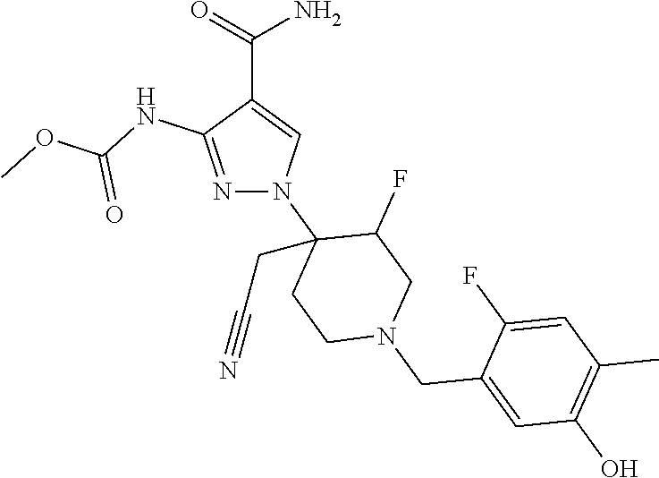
C(C1=CN(C2(CC#N)CCN(CC3=CC(O)=C(C)C=C3F)CC2F)N=C1NC(OC)=O)(=O)N
